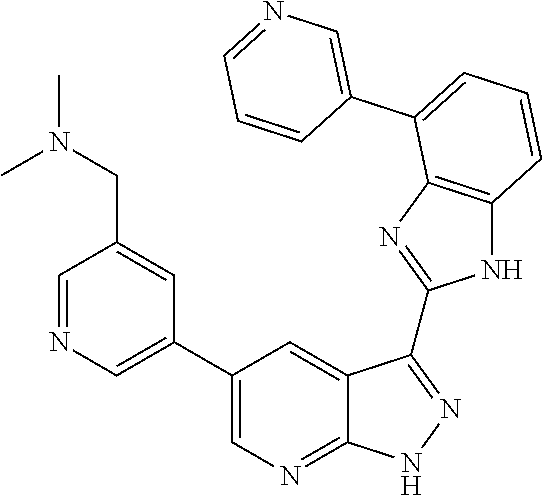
C1=C(C2=CC=CC3=C2N=C(C2=NNC4=NC=C(C5=CN=CC(CN(C)C)=C5)C=C42)N3)C=CC=N1
